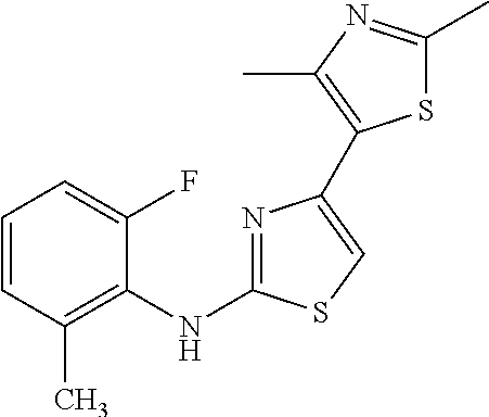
C1=CC(C)=C(NC2=NC(C3=C(C)N=C(C)S3)=CS2)C(F)=C1
